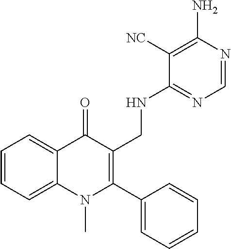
C1=CC=C2C(=C1)C(=O)C(CNC1=NC=NC(N)=C1[NC])=C(C1=CC=CC=C1)N2C
